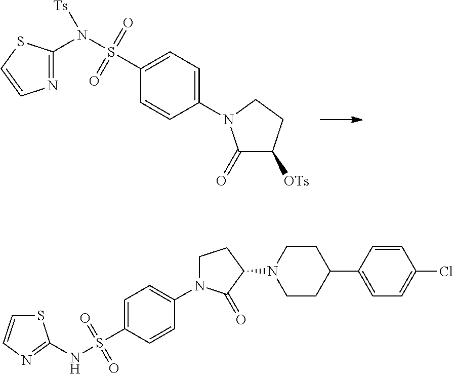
N1=C(N(S(C2=CC=C(N3C(=O)C([OTs])CC3)C=C2)(=O)=O)[Ts])SC=C1.S1C=CN=C1NS(C1=CC=C(N2CCC(N3CCC(C4=CC=C(Cl)C=C4)CC3)C2=O)C=C1)(=O)=O
